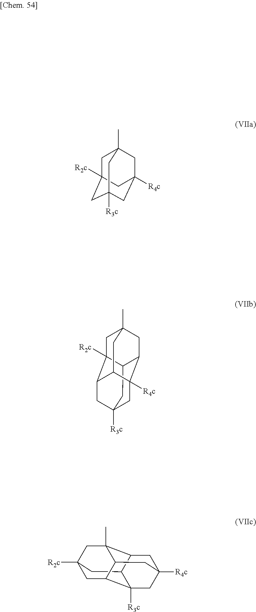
C1C2([R2c])CC3([R3c])CC([R4c])(CC1(C)C3)C2.C12CC3([R3c])CC4([R4c])C1CC1(C)CC2([R2c])C(C3)C4C1.C12CC3([R2c])CC4C1([R3c])CC1([R4c])CC2C(C)(C3)C4C1
